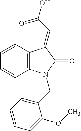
C12=C(N(CC3=CC=CC=C3OC)C(=O)C1=CC(O)=O)C=CC=C2
